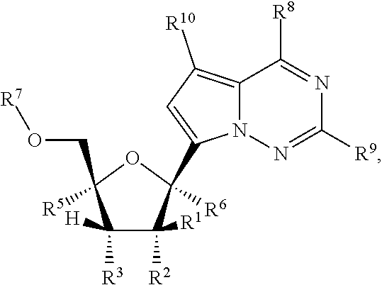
C1([R3])([H])C([R2])([R1])C(C2=CC([R10])=C3N2N=C([R9])N=C3[R8])([R6])OC1(CO[R7])[R5]
